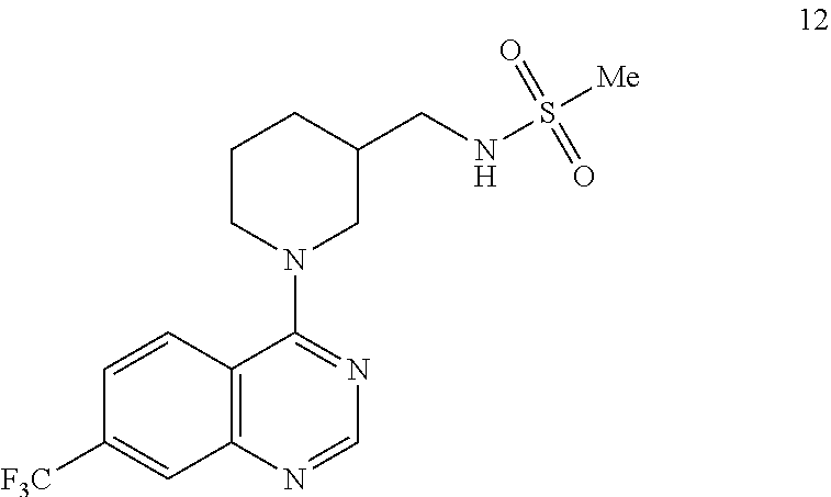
C1=CC2=C(C=C1[F3C])N=CN=C2N1CC(CNS([Me])(=O)=O)CCC1
